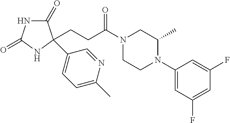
C1(=O)NC(=O)NC1(CCC(N1CCN(C2=CC(F)=CC(F)=C2)C(C)C1)=O)C1=CC=C(C)N=C1
